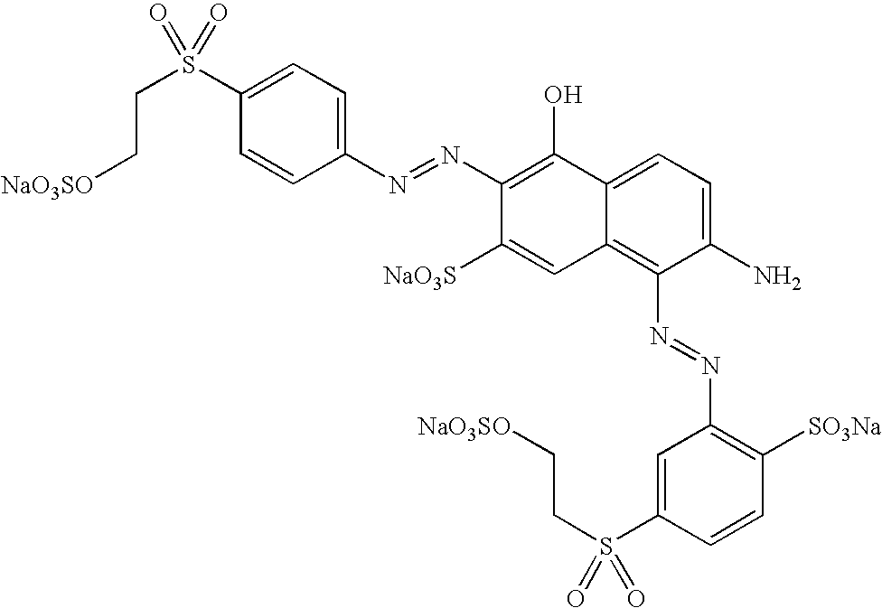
C1(S(CC[NaO3SO])(=O)=O)=CC=C(N=NC2=C(O)C3=CC=C(N)C(N=NC4=C([SO3Na])C=CC(S(CC[NaO3SO])(=O)=O)=C4)=C3C=C2[NaO3S])C=C1
